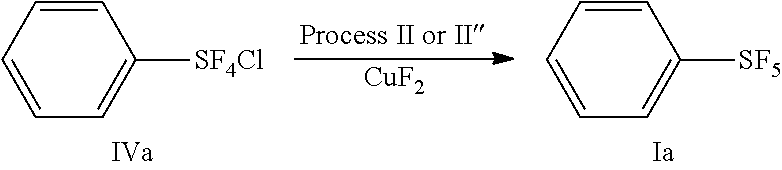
C1=CC=CC([SF4Cl])=C1.C1=CC=CC([SF5])=C1.[CuF2]
